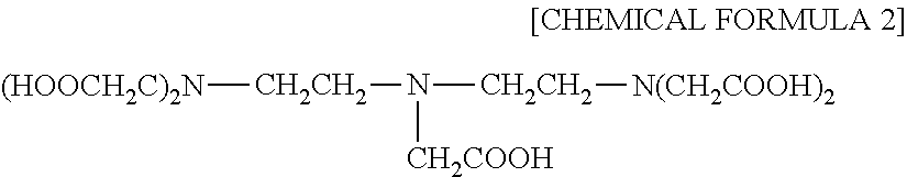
[(HOOCH2C)2N][CH2CH2]N([CH2CH2][N(CH2COOH)2])[CH2COOH]
